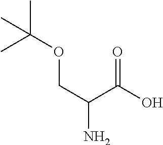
C(C(C(O)=O)N)OC(C)(C)C
